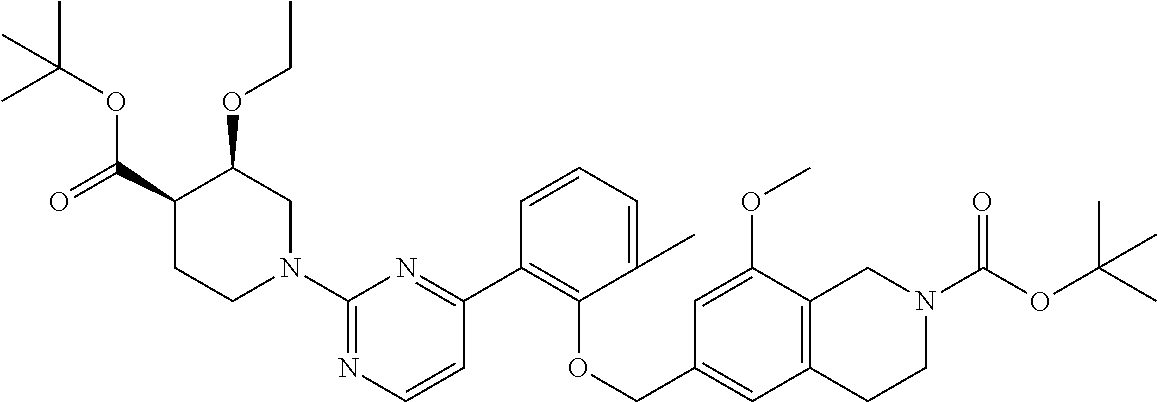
C1(C2=C(OCC3=CC4=C(C(OC)=C3)CN(C(OC(C)(C)C)=O)CC4)C(C)=CC=C2)=NC(N2CC(OCC)C(C(=O)OC(C)(C)C)CC2)=NC=C1
